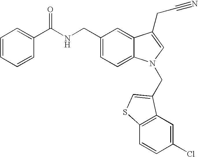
C1(C(NCC2=CC=C3C(=C2)C(CC#N)=CN3CC2=CSC3=C2C=C(Cl)C=C3)=O)=CC=CC=C1
